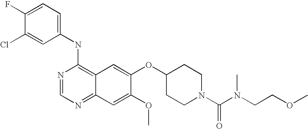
C1(NC2=C3C(=NC=N2)C=C(OC)C(OC2CCN(C(=O)N(CCOC)C)CC2)=C3)=CC=C(F)C(Cl)=C1
